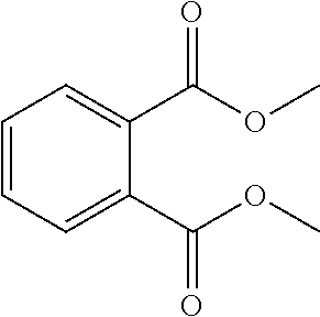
C1=CC=C(C(OC)=O)C(C(OC)=O)=C1
